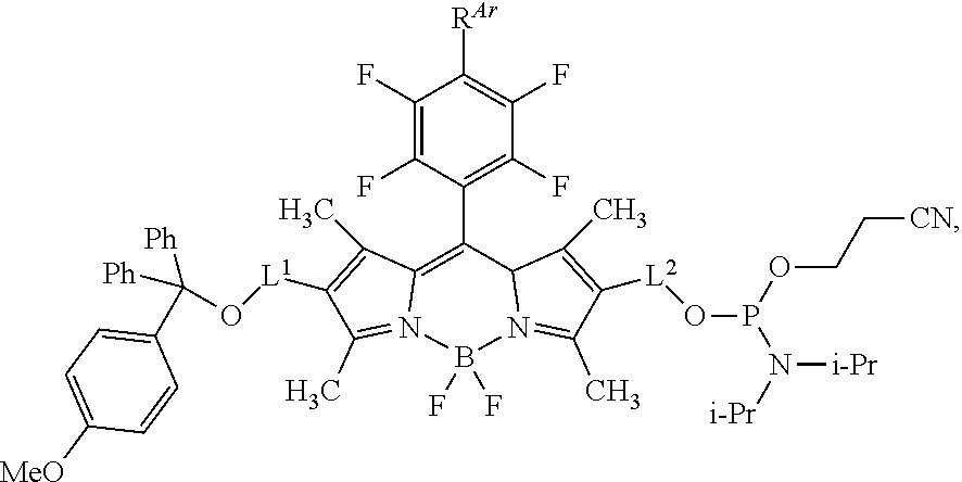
C12=C(C3=C(F)C(F)=C([RAr])C(F)=C3F)C3N(=C(C)C([L2]OP(N([i-Pr])[i-Pr])OCC[CN])=C3C)B(F)(F)N1=C(C)C([L1]OC([Ph])(C1=CC=C([MeO])C=C1)[Ph])=C2C
